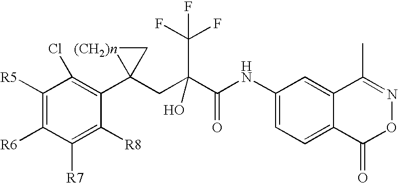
C1([R7])=C([R8])C(C2(CC(C(NC3=CC=C4C(=C3)C(C)=NOC4=O)=O)(C(F)(F)F)O)[(CH2)n]C2)=C(Cl)C([R5])=C1[R6]
